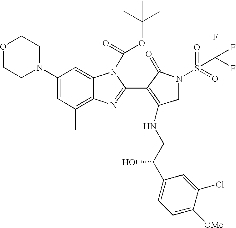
C1(N2CCOCC2)=CC(C)=C2C(=C1)N(C(=O)OC(C)(C)C)C(C1=C(NCC(C3=CC=C([OMe])C(Cl)=C3)O)CN(S(=O)(C(F)(F)F)=O)C1=O)=N2
